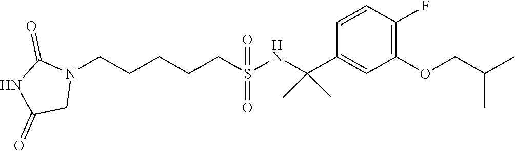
N1(CCCCCS(NC(C2=CC(OCC(C)C)=C(F)C=C2)(C)C)(=O)=O)C(=O)NC(=O)C1
